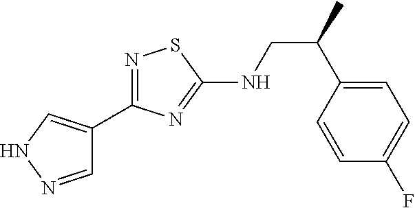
N1=C(C2=CNN=C2)N=C(NCC(C)C2=CC=C(F)C=C2)S1
